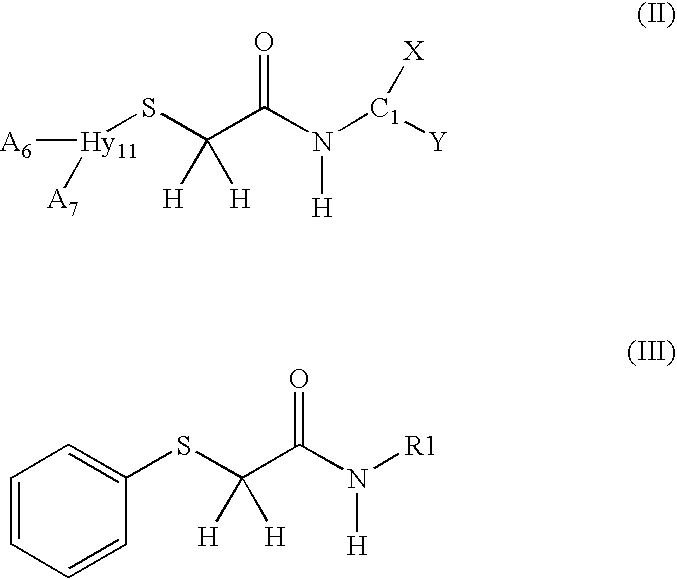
[A6][Hy11](SC(C(N([C1]([Y])[X])[H])=O)([H])[H])[A7].C1(SC(C(N([R1])[H])=O)([H])[H])=CC=CC=C1
